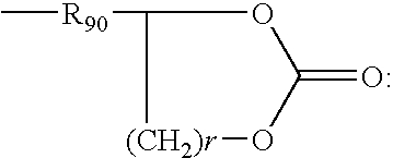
C[R90]C1OC(=O)O[(CH2)r]1
